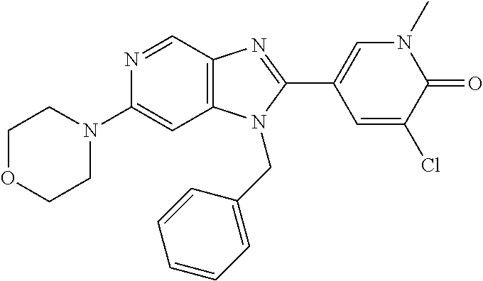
N1=CC2=C(C=C1N1CCOCC1)N(CC1=CC=CC=C1)C(C1=CN(C)C(=O)C(Cl)=C1)=N2
